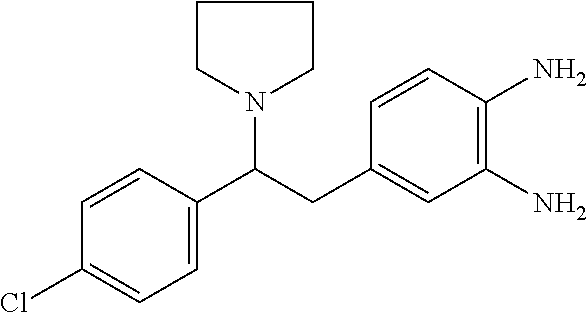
C1=CC(Cl)=CC=C1C(CC1=CC(N)=C(N)C=C1)N1CCCC1
